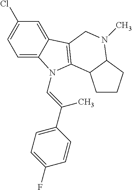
C1=C2C(=CC(Cl)=C1)C1=C(N2C=C(C2=CC=C(F)C=C2)C)C2C(N(C)C1)CCC2
